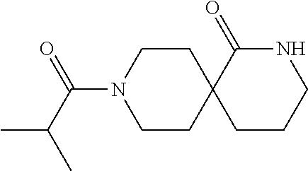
C1(=O)C2(CCCN1)CCN(C(C(C)C)=O)CC2
